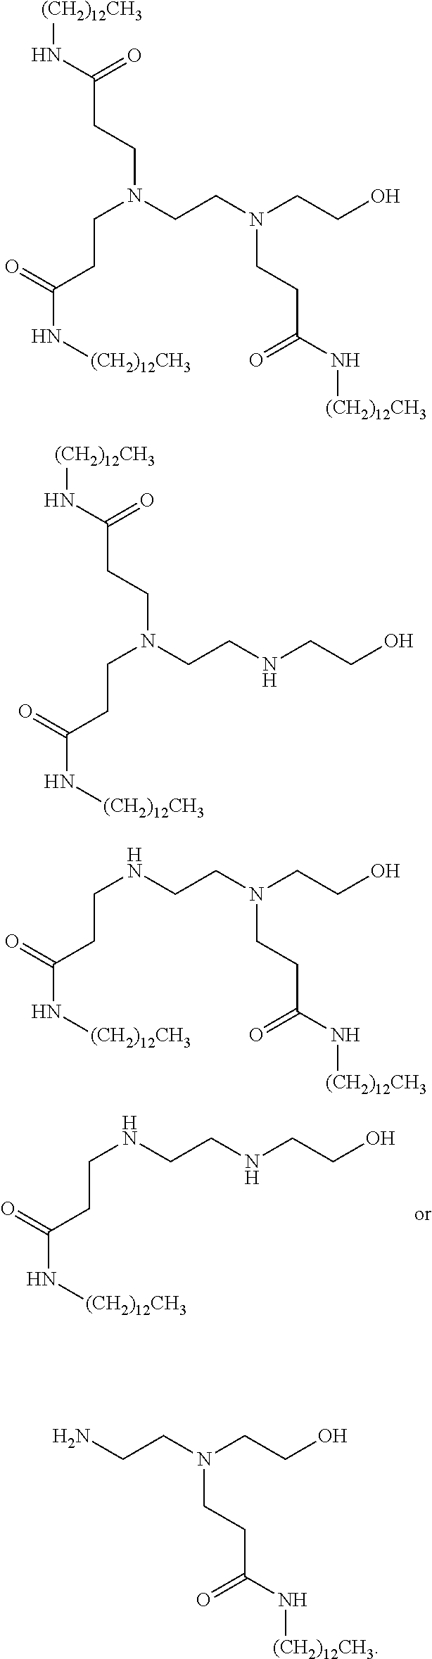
N(CCC(=O)N[(CH2)12CH3])CCNCCO.[(CH2)12CH3]NC(=O)CCN(CCC(=O)N[(CH2)12CH3])CCN(CCO)CCC(=O)N[(CH2)12CH3].[(CH2)12CH3]NC(=O)CCN(CCC(=O)N[(CH2)12CH3])CCNCCO.N(CCC(=O)N[(CH2)12CH3])CCN(CCO)CCC(=O)N[(CH2)12CH3].NCCN(CCO)CCC(=O)N[(CH2)12CH3]
